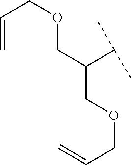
C(COCC=C)(COCC=C)C(C)C
